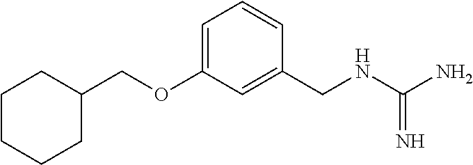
C1CCCC(COC2=CC=CC(CNC(N)=N)=C2)C1
